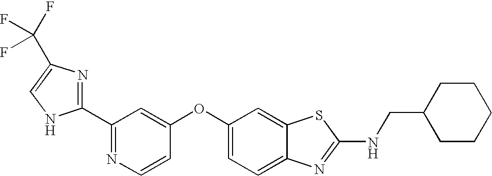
N1=C(C2=NC(C(F)(F)F)=CN2)C=C(OC2=CC=C3C(=C2)SC(NCC2CCCCC2)=N3)C=C1
